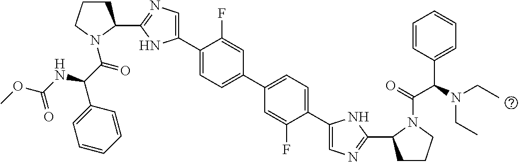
C1(C2=CN=C(C3CCCN3C(C(C3=CC=CC=C3)NC(OC)=O)=O)N2)=CC=C(C2=CC=C(C3=CN=C(C4CCCN4C(=O)C(N(CC)CC)C4=CC=CC=C4)N3)C(F)=C2)C=C1F
